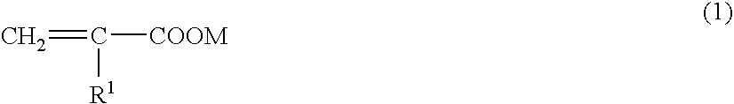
C=C([COOM])[R1]
